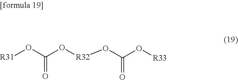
[R31]OC(=O)O[R32]OC(O[R33])=O
